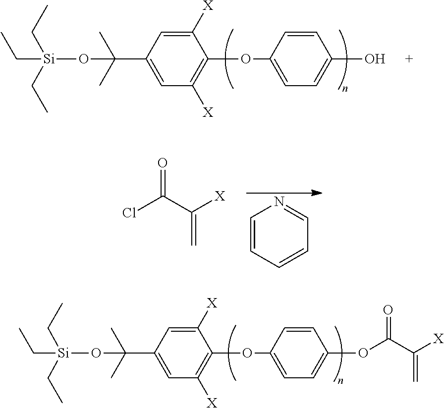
C1=CC(OC2=C([X])C=C(C(C)(C)O[Si](CC)(CC)CC)C=C2[X])=CC=C1O.ClC(C([X])=C)=O.C1=CC=CC=N1.C1=CC(OC2=C([X])C=C(C(C)(C)O[Si](CC)(CC)CC)C=C2[X])=CC=C1OC(C([X])=C)=O
